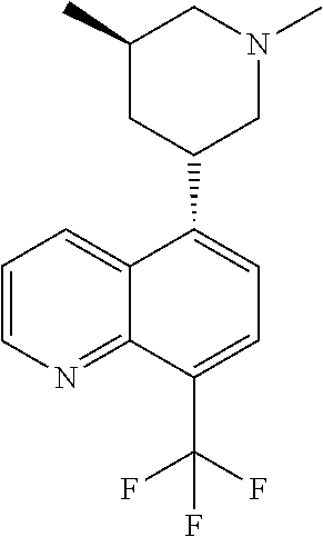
C12=CC=CN=C1C(C(F)(F)F)=CC=C2C1CN(C)CC(C)C1
